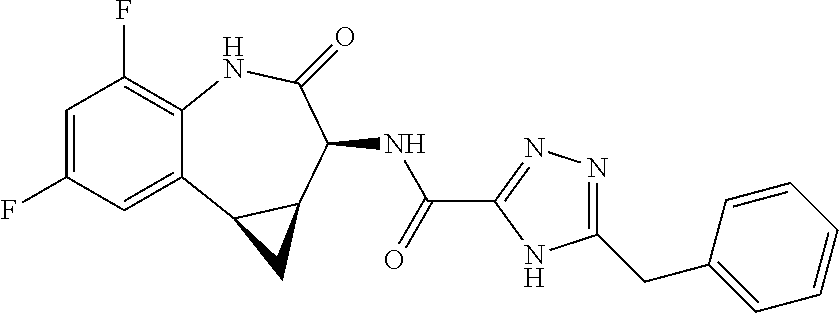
C1=C(F)C=C2C(=C1F)NC(=O)C(NC(C1=NN=C(CC3=CC=CC=C3)N1)=O)C1C2C1
